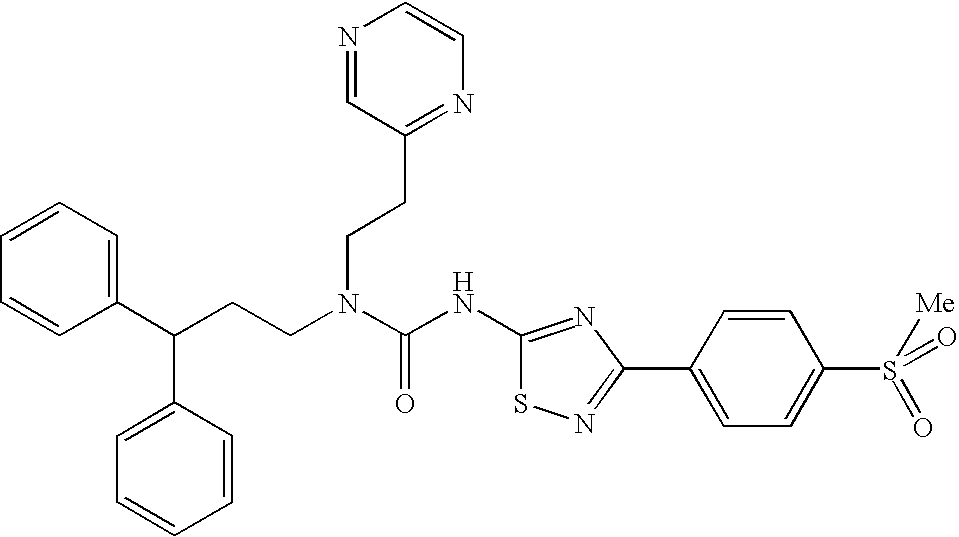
C1(C(CCN(C(NC2=NC(C3=CC=C(S(=O)(=O)[Me])C=C3)=NS2)=O)CCC2=NC=CN=C2)C2=CC=CC=C2)=CC=CC=C1
